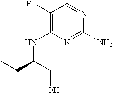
C1(Br)=C(NC(C(C)C)CO)N=C(N)N=C1
